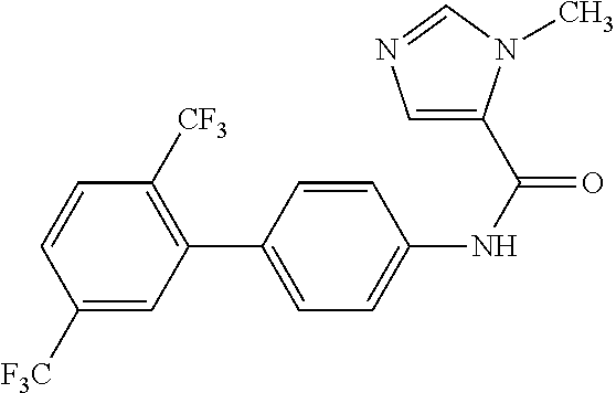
C1([F3C])=CC(C2=CC=C(NC(=O)C3=CN=CN3C)C=C2)=C([CF3])C=C1
